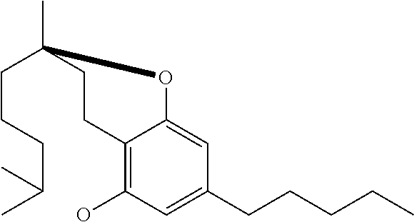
C12=C(O)C=C(CCCCC)C=C1OC(C)(CCCC(C)C)CC2
